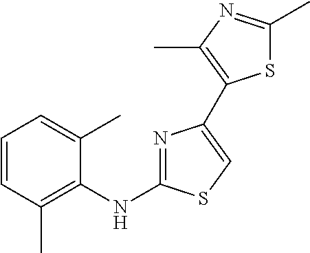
C1=CC(C)=C(NC2=NC(C3=C(C)N=C(C)S3)=CS2)C(C)=C1
